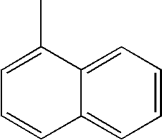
C12=CC=CC=C1C=CC=C2C
